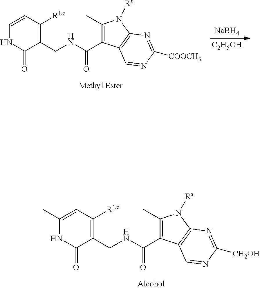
C1(CNC(=O)C2=C(C)N([Rx])C3=C2C=NC([CH2OH])=N3)=C([R1a])C=C(C)NC1=O.C1(CNC(=O)C2=C(C)N([Rx])C3=C2C=NC([COOCH3])=N3)=C([R1a])C=CNC1=O.[NaBH4].[C2H5OH]
